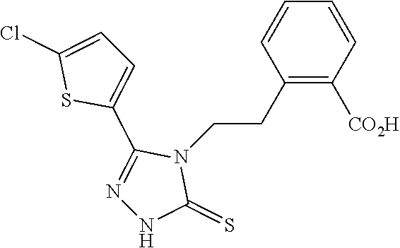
C1(CCN2C(C3=CC=C(Cl)S3)=NNC2=S)=C([CO2H])C=CC=C1
